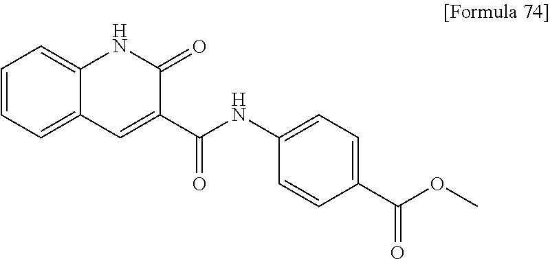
C1=CC=C2C(=C1)NC(=O)C(C(NC1=CC=C(C(OC)=O)C=C1)=O)=C2
